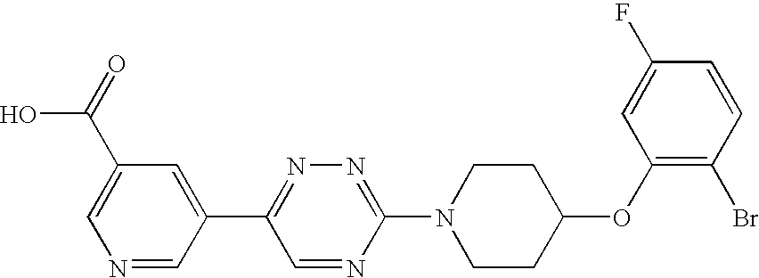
N1=CC(C2=NN=C(N3CCC(OC4=C(Br)C=CC(F)=C4)CC3)N=C2)=CC(C(O)=O)=C1
